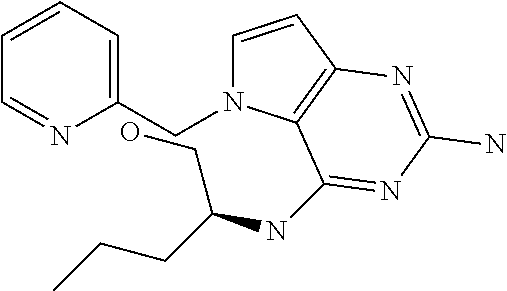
C1=CC2=C(N1CC1=CC=CC=N1)C(NC(CCC)CO)=NC(N)=N2
